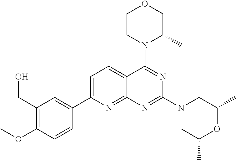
C1=C(C2=CC(CO)=C(OC)C=C2)N=C2C(=C1)C(N1C(C)COCC1)=NC(N1CC(C)OC(C)C1)=N2
